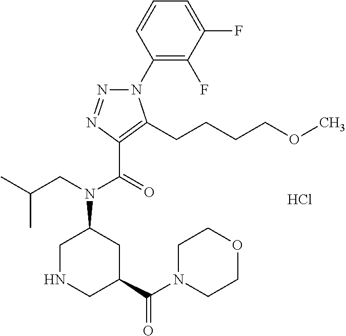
C1(N2N=NC(C(=O)N(CC(C)C)C3CNCC(C(N4CCOCC4)=O)C3)=C2CCCCOC)=C(F)C(F)=CC=C1.Cl
